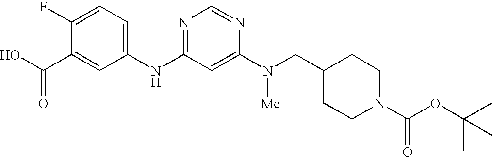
C1(F)=CC=C(NC2=NC=NC(N(CC3CCN(C(OC(C)(C)C)=O)CC3)[Me])=C2)C=C1C(O)=O
